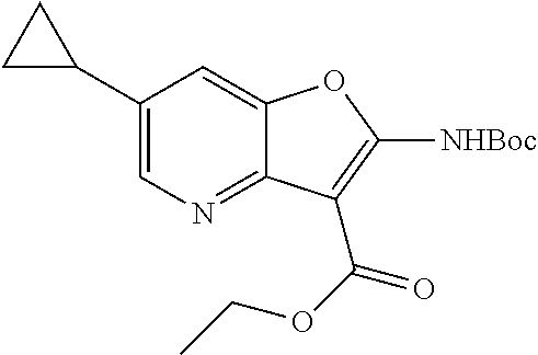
C1C(C2=CN=C3C(=C2)OC([NHBoc])=C3C(OCC)=O)C1
